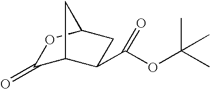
C1(=O)C2C(C(OC(C)(C)C)=O)CC(O1)C2
